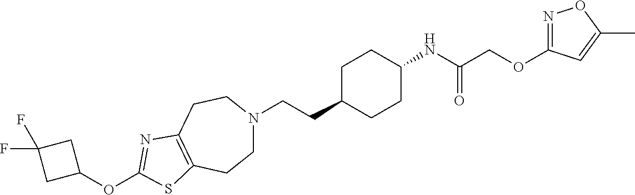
C(CC1CCC(NC(COC2=NOC(C)=C2)=O)CC1)N1CCC2=C(CC1)N=C(OC1CC(F)(F)C1)S2
